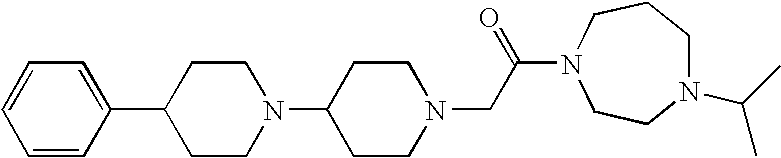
C1CN(CC(=O)N2CCCN(C(C)C)CC2)CCC1N1CCC(C2=CC=CC=C2)CC1
